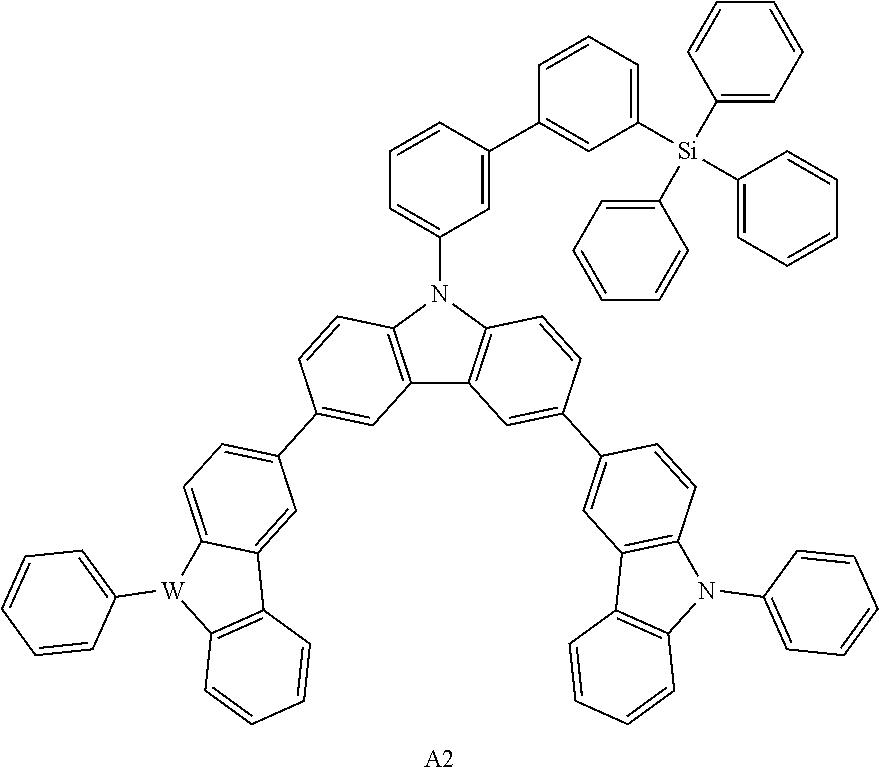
C12=C(N(C3=CC=CC=C3)C3=C1C=C(C1=CC4=C(N(C5=CC=CC(C6=CC([Si](C7=CC=CC=C7)(C7=CC=CC=C7)C7=CC=CC=C7)=CC=C6)=C5)C5=C4C=C(C4=CC=C6C(=C4)C4=C(C=CC=C4)[W]6C4=CC=CC=C4)C=C5)C=C1)C=C3)C=CC=C2.[A2]
